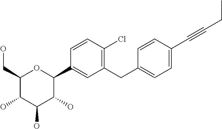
C1(CO)C(O)C(O)C(O)C(C2=CC(CC3=CC=C(C#CCC)C=C3)=C(Cl)C=C2)O1
